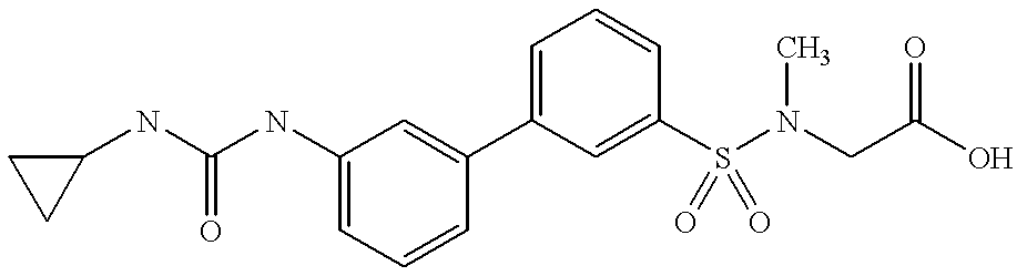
C1=CC(C2=CC=CC(S(N(CC(O)=O)C)(=O)=O)=C2)=CC(NC(NC2CC2)=O)=C1
